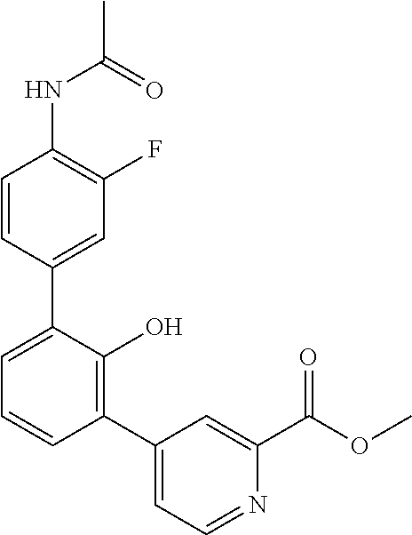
CC(=O)NC1=C(F)C=C(C2=CC=CC(C3=CC=NC(C(OC)=O)=C3)=C2O)C=C1
